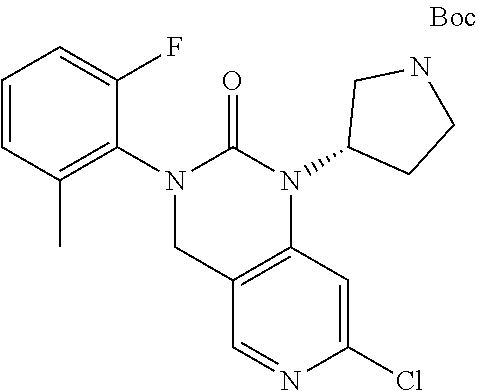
C1=C(Cl)N=CC2=C1N(C1CNCC1)C(=O)N(C1=C(C)C=CC=C1F)C2
